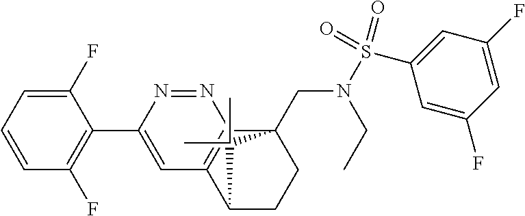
C1(F)=CC=CC(F)=C1C1=CC2=C(N=N1)C1(CN(S(C3=CC(F)=CC(F)=C3)(=O)=O)CC)CCC2C1(C)C
